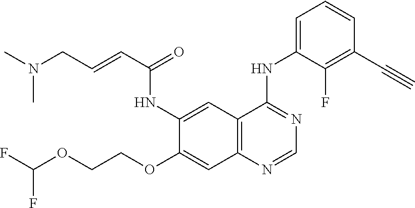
FC(OCCOC1=CC2=C(C=C1NC(C=CCN(C)C)=O)C(NC1=CC=CC(C#C)=C1F)=NC=N2)F
